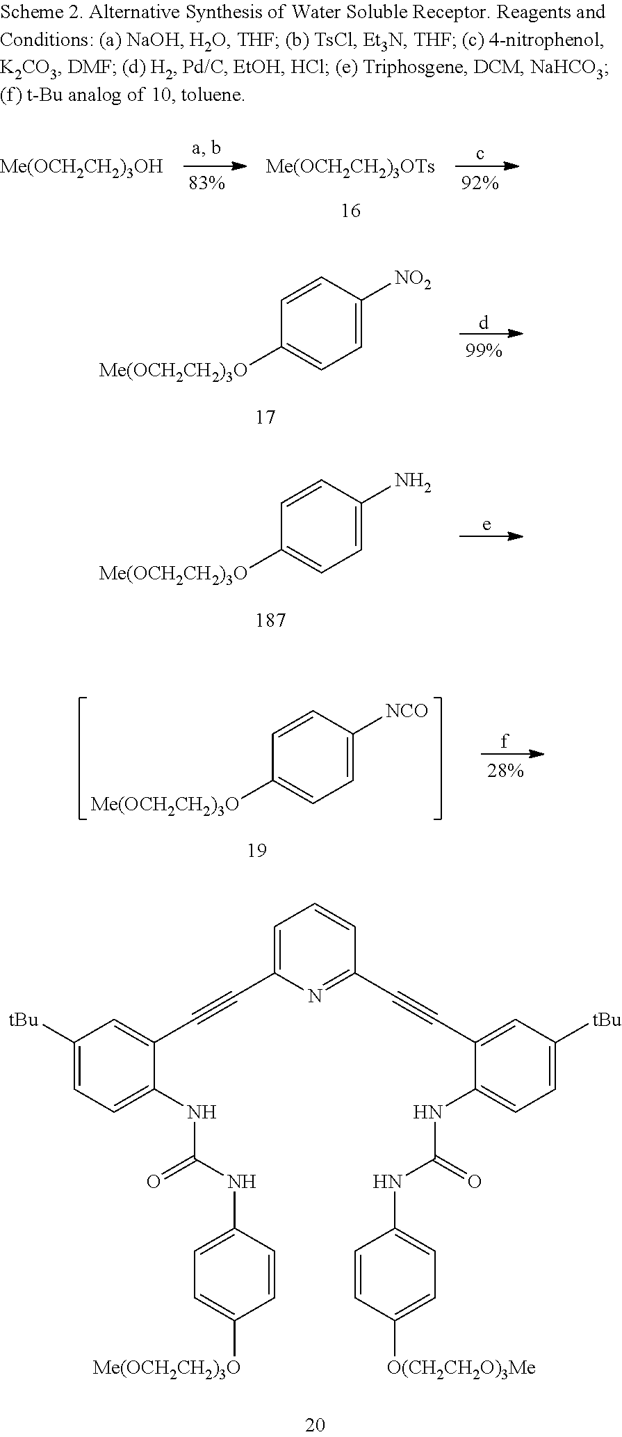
C1([Me(OCH2CH2)3O])=CC=C([NO2])C=C1.[d].C1([Me(OCH2CH2)3O])=CC=C(N)C=C1.[e].C1([Me(OCH2CH2)3O])=CC=C([NCO])C=C1.[f].C1([tBu])=CC=C(NC(NC2=CC=C([Me(OCH2CH2)3O])C=C2)=O)C(C#CC2=CC=CC(C#CC3=CC([tBu])=CC=C3NC(NC3=CC=C([O(CH2CH2O)3Me])C=C3)=O)=N2)=C1.[Me(OCH2CH2)3OH].[Me(OCH2CH2)3OTs].c
